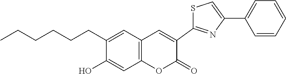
C12=C(C=C(CCCCCC)C(O)=C1)C=C(C1=NC(C3=CC=CC=C3)=CS1)C(=O)O2
